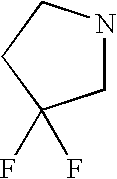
C1NCCC1(F)F
